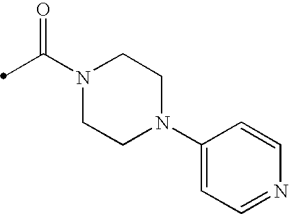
N1(C(=O)C)CCN(C2=CC=NC=C2)CC1
